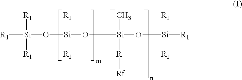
[R1][Si]([R1])([R1])O[Si](O[Si](O[Si]([R1])([R1])[R1])(C)[R][Rf])([R1])[R1]
